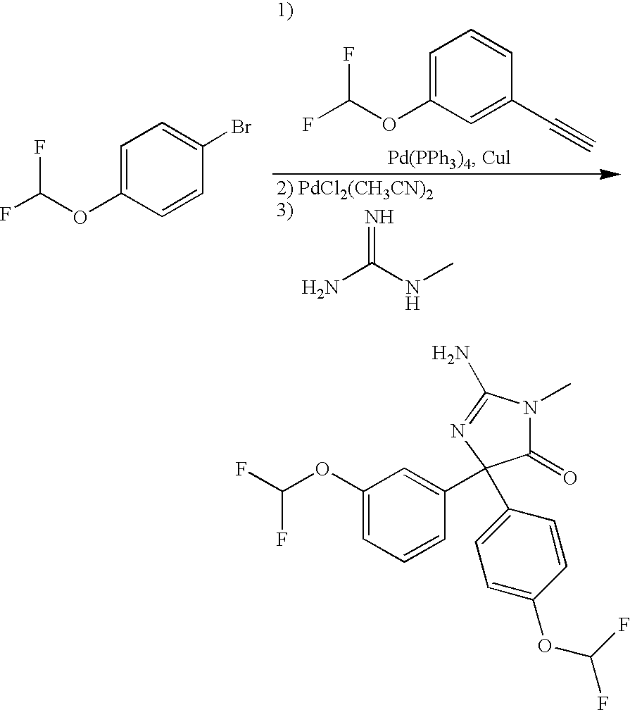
C1=C(OC(F)F)C=C(C#C)C=C1.NC(NC)=N.C1=C(OC(F)F)C=CC(Br)=C1.C1(OC(F)F)=CC=CC(C2(C3=CC=C(OC(F)F)C=C3)C(=O)N(C)C(N)=N2)=C1
